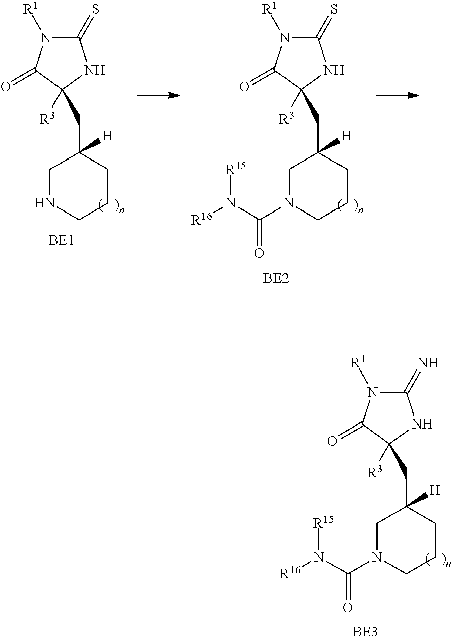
C1(=S)N([R1])C(=O)C([R3])(CC2([H])CNCCC2)N1.[BE1].C1(=S)N([R1])C(=O)C([R3])(CC2([H])CN(C(N([R16])[R15])=O)CCC2)N1.[BE2].C1(=N)N([R1])C(=O)C([R3])(CC2([H])CN(C(N([R16])[R15])=O)CCC2)N1.[BE3]
